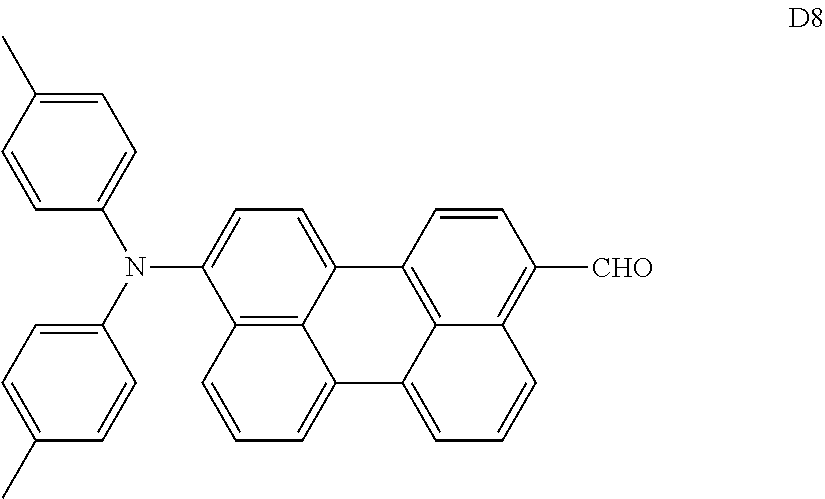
C1=C(C)C=CC(N(C2=CC=C(C)C=C2)C2=CC=C3C4=C2C=CC=C4C2=CC=CC4=C([CHO])C=CC3=C24)=C1
